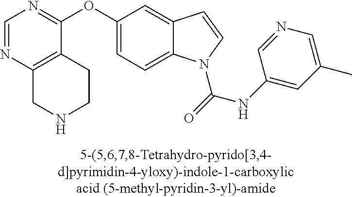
C1=NC2=C(C(OC3=CC=C4C(=C3)C=CN4C(=O)NC3=CC(C)=CN=C3)=N1)CCNC2
